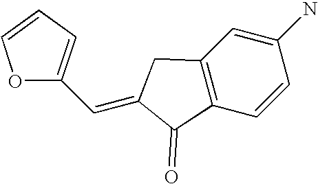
O1C=CC=C1C=C1CC2=C(C=CC(N)=C2)C1=O
